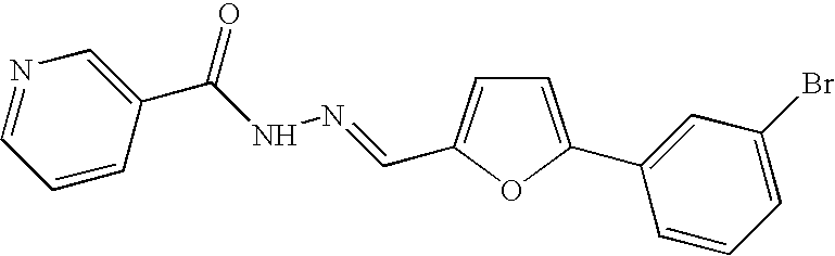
C1=C(C2=CC(Br)=CC=C2)OC(C=NNC(C2=CN=CC=C2)=O)=C1
